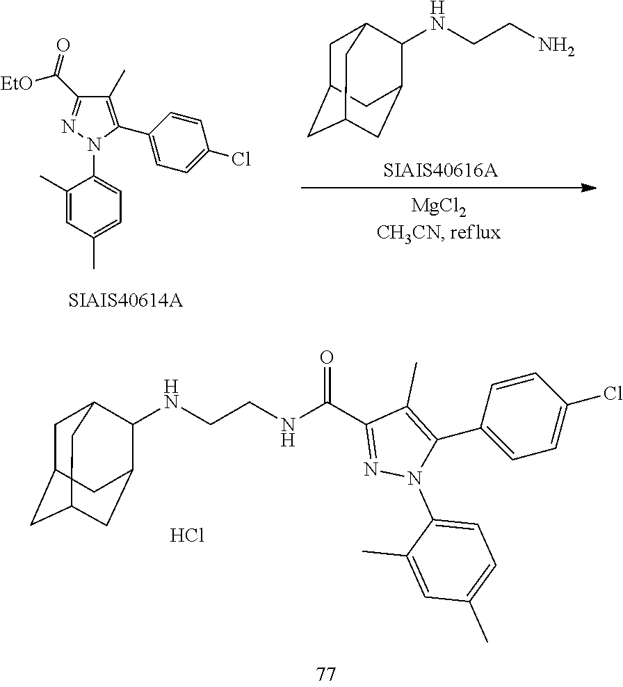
C1C2CC3CC(C(NCCN)C1C3)C2.C1(C)=C(C2=CC=C(Cl)C=C2)N(C2=CC=C(C)C=C2C)N=C1C(=O)[EtO].C1C2CC3CC(C(NCCNC(C4=NN(C5=CC=C(C)C=C5C)C(C5=CC=C(Cl)C=C5)=C4C)=O)C1C3)C2.Cl
